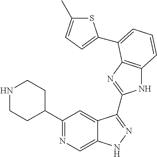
C1(C2=NC=C3C(=C2)C(C2=NC4=C(N2)C=CC=C4C2=CC=C(C)S2)=NN3)CCNCC1
